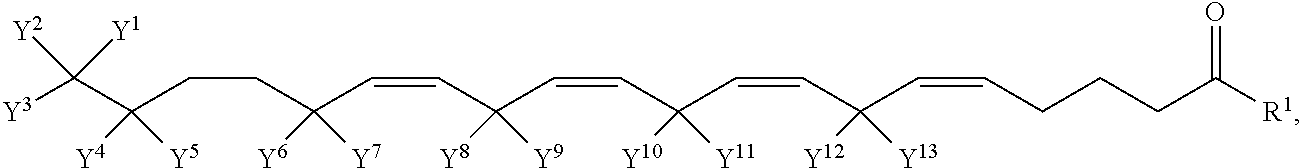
C(C(C=CC(C=CC([Y8])([Y9])C=CC([Y6])([Y7])CCC(C([Y1])([Y3])[Y2])([Y4])[Y5])([Y10])[Y11])([Y12])[Y13])=CCCCC([R1])=O
